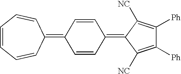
C1=CC=CC(=C2C=CC(=C3C([NC])=C([Ph])C([Ph])=C3[NC])C=C2)C=C1
